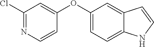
O(C1=CC=C2C(=C1)C=CN2)C1=CC(Cl)=NC=C1
